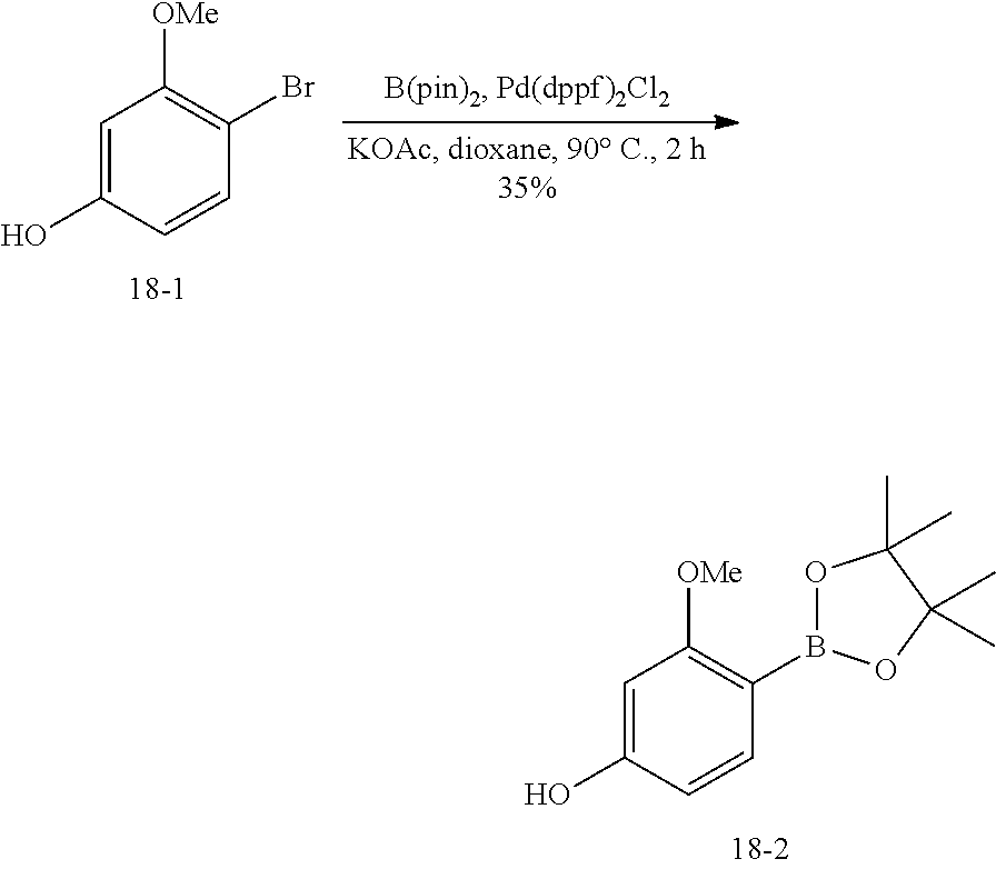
C1=C(O)C=CC(Br)=C1[OMe].C1=C(O)C=CC(B2OC(C)(C)C(C)(C)O2)=C1[OMe]
